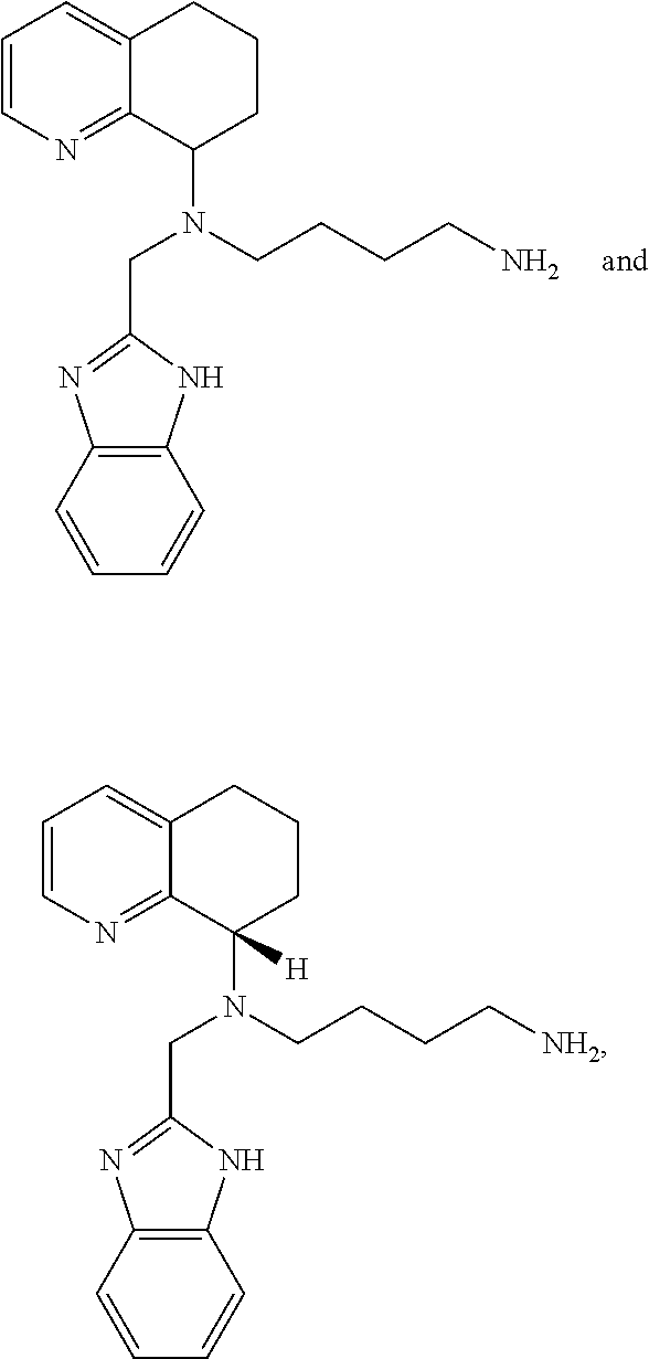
C1=CN=C2C(=C1)CCCC2N(CC1=NC2=C(N1)C=CC=C2)CCCCN.C1=CN=C2C(=C1)CCCC2(N(CC1=NC2=C(N1)C=CC=C2)CCCC[NH2])[H]
